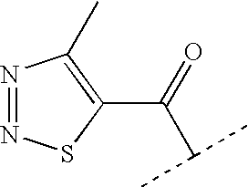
N1=NSC(C(=O)C(C)C)=C1C
